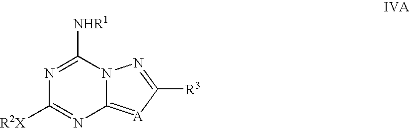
N1=C([NHR1])N2C(=[A]C([R3])=N2)N=C1[R2X]
